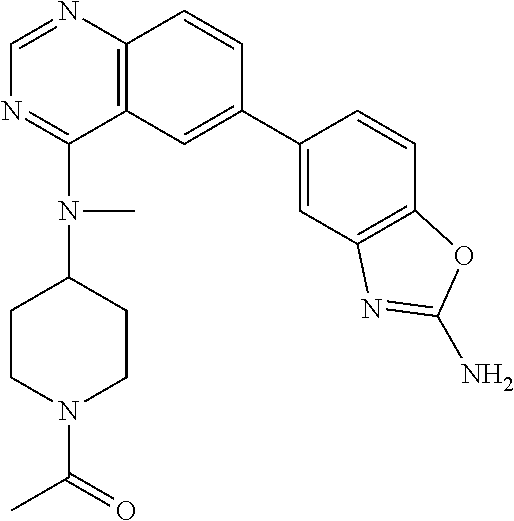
C1=C(C2=CC3=C(N=CN=C3N(C3CCN(C(C)=O)CC3)C)C=C2)C=CC2=C1N=C(N)O2
